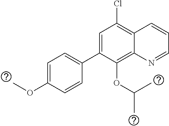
C1=C(C2=CC=C(OC)C=C2)C(OC(C)C)=C2C(=C1Cl)C=CC=N2
